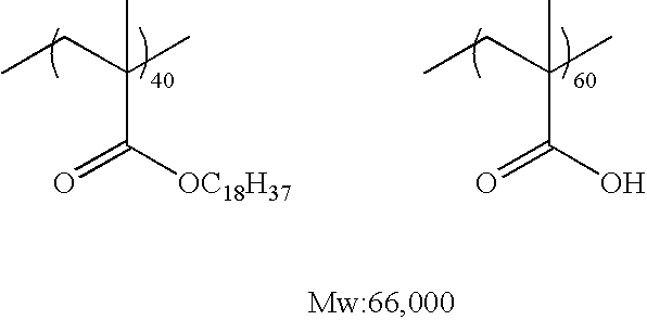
CCC(C)(C)C([OC18H37])=O.CCC(C)(C)C(O)=O
